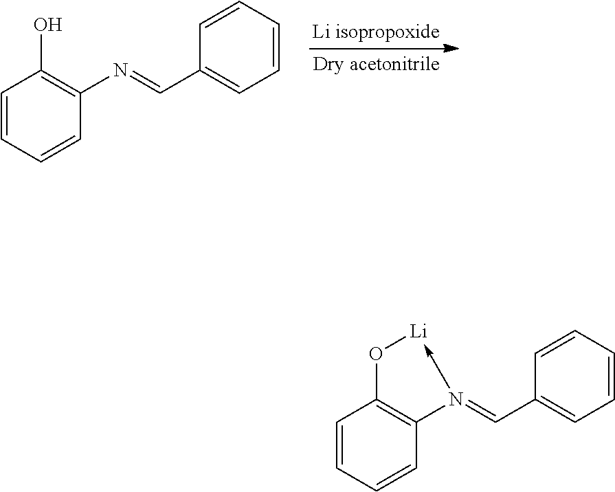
C1=CC=CC(N=CC2=CC=CC=C2)=C1O.C1=CC=CC2=C1O[Li]-N2=CC1=CC=CC=C1
